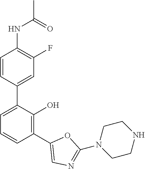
C1(NC(C)=O)=C(F)C=C(C2=CC=CC(C3=CN=C(N4CCNCC4)O3)=C2O)C=C1
